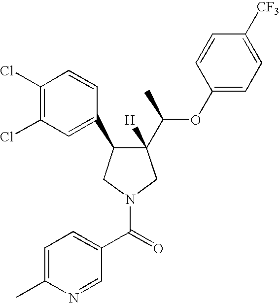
C1(C(OC2=CC=C([CF3])C=C2)C)([H])C(C2=CC(Cl)=C(Cl)C=C2)CN(C(=O)C2=CC=C(C)N=C2)C1
